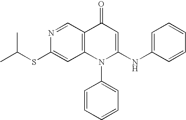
C1(SC(C)C)=CC2=C(C=N1)C(=O)C=C(NC1=CC=CC=C1)N2C1=CC=CC=C1
